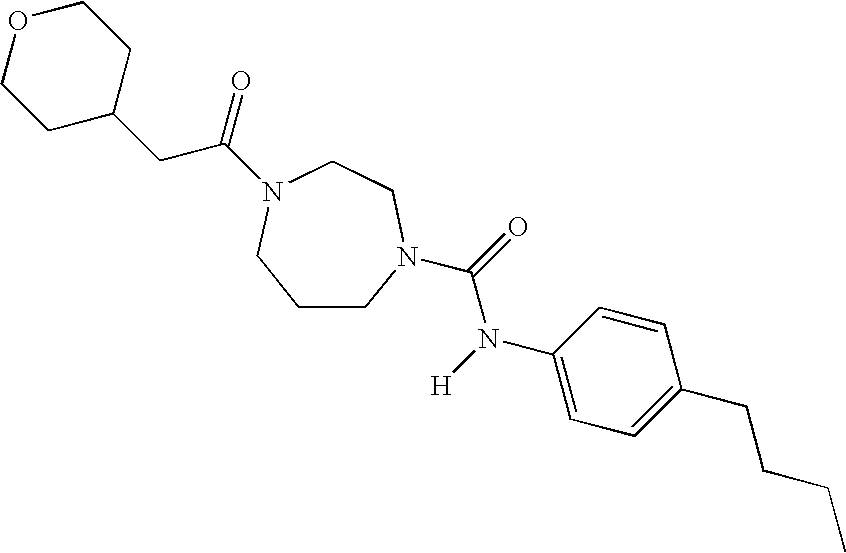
C1CN(C(=O)N([H])C2=CC=C(CCCC)C=C2)CCN(C(=O)CC2CCOCC2)C1
